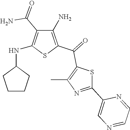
C1(N)=C(C(=O)C2=C(C)N=C(C3=CN=CC=N3)S2)SC(NC2CCCC2)=C1C(=O)N
